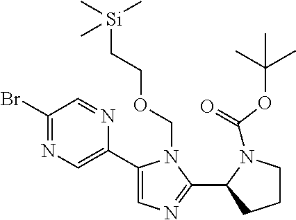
C1(Br)=NC=C(C2=CN=C(C3N(C(=O)OC(C)(C)C)CCC3)N2COCC[Si](C)(C)C)N=C1
